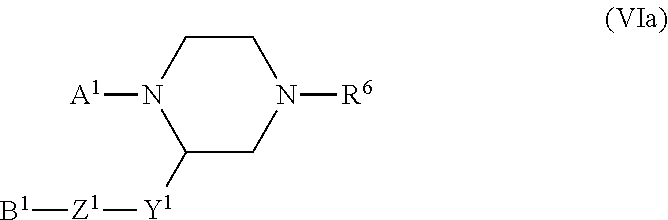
C1([Y1][Z1][B1])CN([R6])CCN1[A1]
